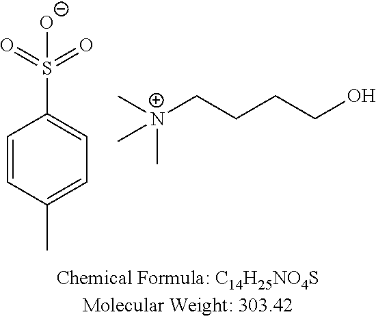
C1=CC(C)=CC=C1S(=O)(=O)[O-].C[N+](CCCCO)(C)C
